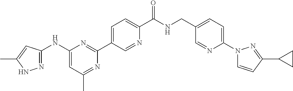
C1(NC2=NNC(C)=C2)=CC(C)=NC(C2=CC=C(C(NCC3=CC=C(N4C=CC(C5CC5)=N4)N=C3)=O)N=C2)=N1
